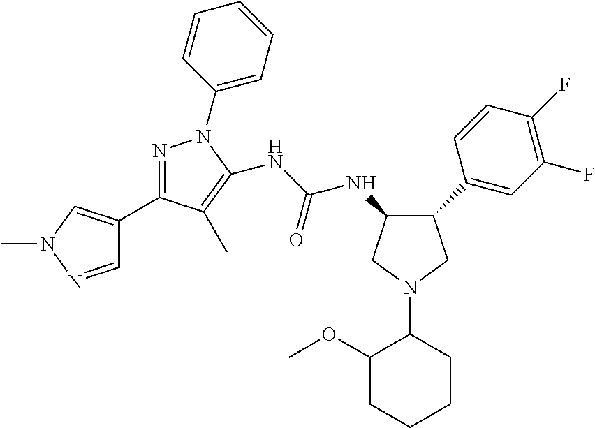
C1(C2=CC(F)=C(F)C=C2)CN(C2C(OC)CCCC2)CC1NC(NC1=C(C)C(C2=CN(C)N=C2)=NN1C1=CC=CC=C1)=O
